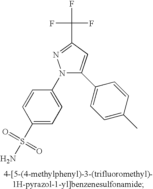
C1(S(N)(=O)=O)=CC=C(N2C(C3=CC=C(C)C=C3)=CC(C(F)(F)F)=N2)C=C1
